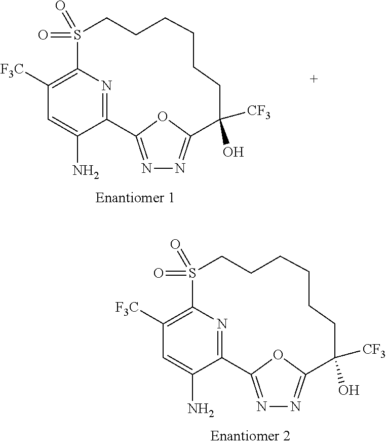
OC1([CF3])CCCCCCS(=O)(=O)C2=C([F3C])C=C(N)C(=N2)C2=NN=C1O2.OC1([CF3])CCCCCCS(=O)(=O)C2=C([F3C])C=C(N)C(=N2)C2=NN=C1O2
